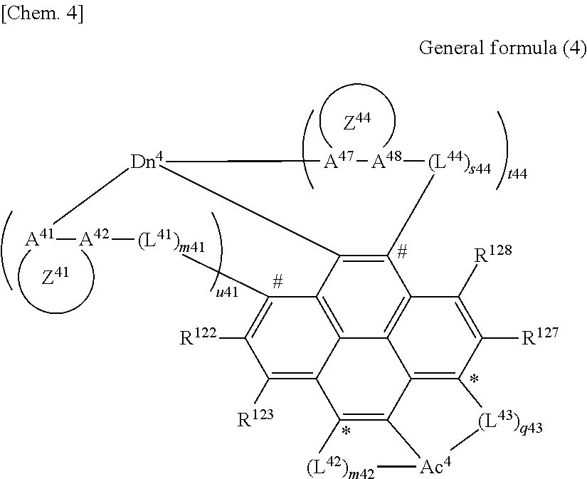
C12=C3C4=C5C6=C1C(=C([R122])C([R123])=C6C1=C6C5=C(C([R127])=C4[R128])[(L43)q43][Ac4]6[(L42)m42]1)[(L41)m41][A42]:[A41][Dn4]2[A47]:[A48][(L44)s44]3
